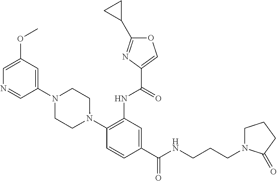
C1(NC(=O)C2=COC(C3CC3)=N2)=C(N2CCN(C3=CC(OC)=CN=C3)CC2)C=CC(C(=O)NCCCN2CCCC2=O)=C1
